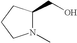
N1(C)C(CO)CCC1
